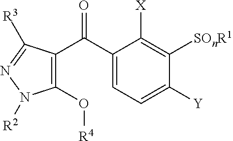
C1=C(C(C2=C(O[R4])N([R2])N=C2[R3])=O)C([X])=C([SOnR1])C([Y])=C1
